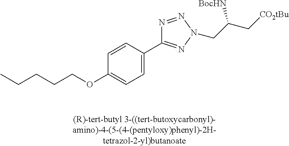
C1(OCCCCC)=CC=C(C2=NN(CC(C[CO2tBu])[BocHN])N=N2)C=C1
